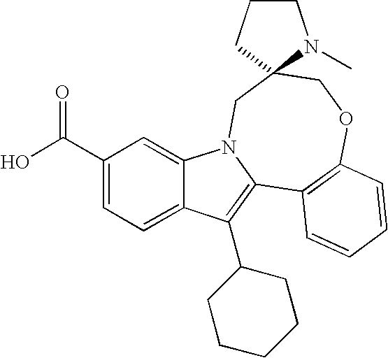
C1(C(=O)O)=CC=C2C(=C1)N1C(=C2C2CCCCC2)C2=C(OCC3(C1)CCCN3C)C=CC=C2
